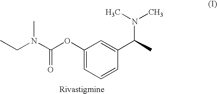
C1(OC(N(CC)C)=O)=CC=CC(C(N(C)C)C)=C1
